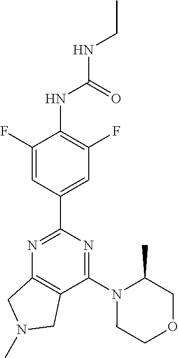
C1(C2=NC3=C(C(N4CCOCC4C)=N2)CN(C)C3)=CC(F)=C(NC(NCC)=O)C(F)=C1
